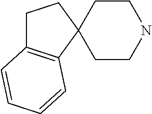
C1C2=C(C3(C1)CCNCC3)C=CC=C2
